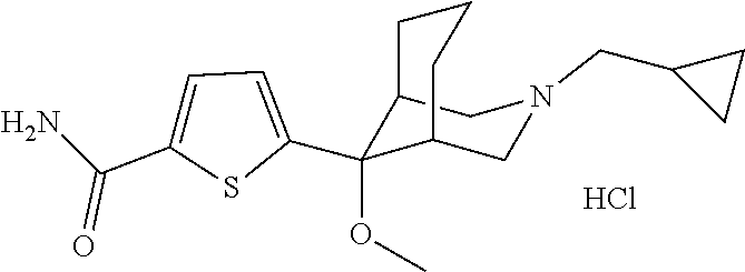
C1(C2(OC)C3CN(CC4CC4)CC2CCC3)=CC=C(C(N)=O)S1.Cl
